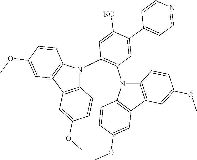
C12=C(C3=C(N1C1=C(N4C5=C(C6=C4C=CC(OC)=C6)C=C(OC)C=C5)C=C(C4=CC=NC=C4)C([NC])=C1)C=CC(OC)=C3)C=C(OC)C=C2
